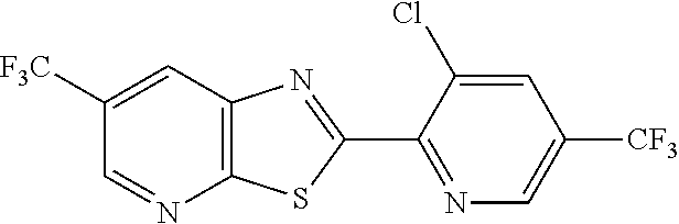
C1([F3C])=CC2=C(N=C1)SC(C1=NC=C([CF3])C=C1Cl)=N2
